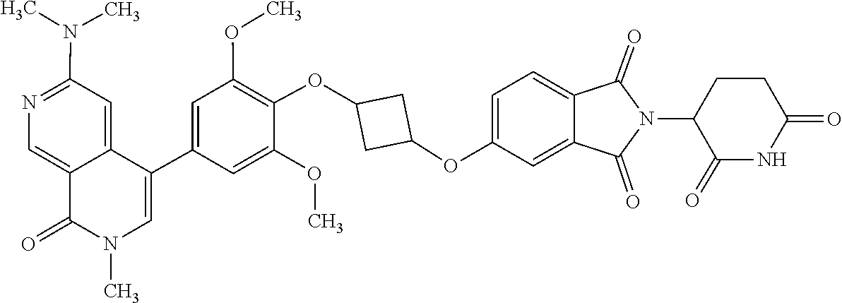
N1(C)C(=O)C2=CN=C(N(C)C)C=C2C(C2=CC(OC)=C(OC3CC(OC4=CC=C5C(=C4)C(=O)N(C4C(=O)NC(=O)CC4)C5=O)C3)C(OC)=C2)=C1
